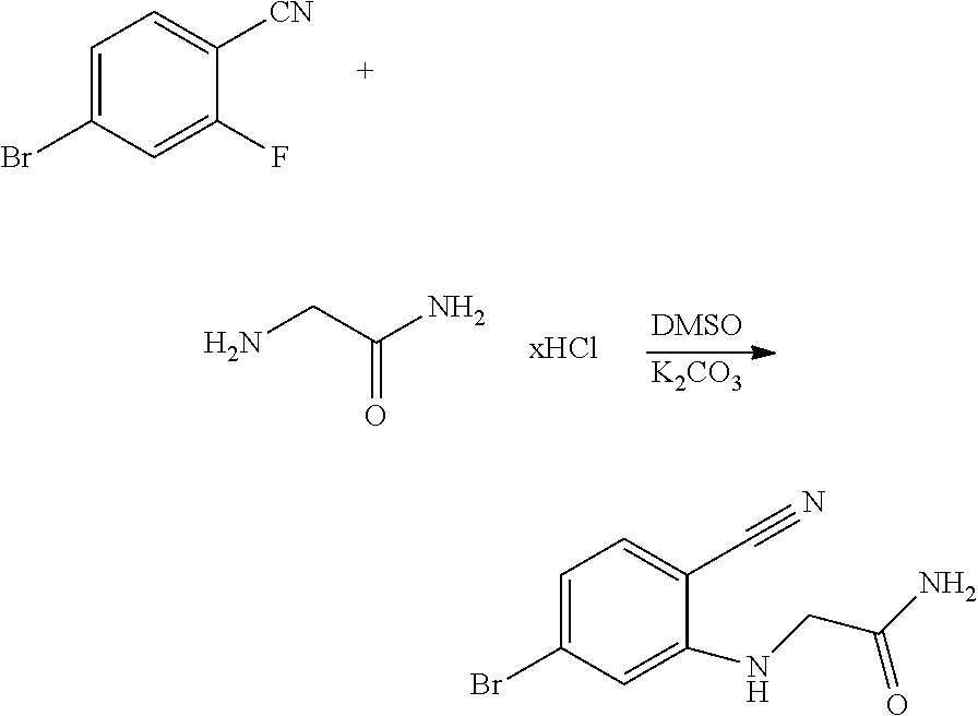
C1=C(Br)C=C(F)C([CN])=C1.O=C(CN)N.[K2CO3].C1=C(Br)C=C(NCC(N)=O)C(C#N)=C1
